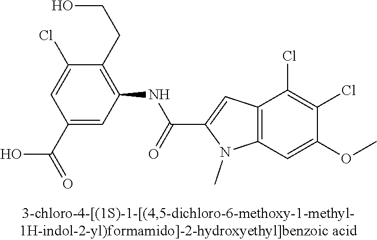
C1(C(O)=O)=CC(NC(C2=CC3=C(N2C)C=C(OC)C(Cl)=C3Cl)=O)=C(CCO)C(Cl)=C1
